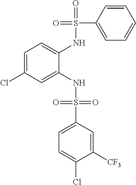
C1=C(Cl)C=C(NS(=O)(=O)C2=CC=C(Cl)C([CF3])=C2)C(NS(=O)(C2=CC=CC=C2)=O)=C1
